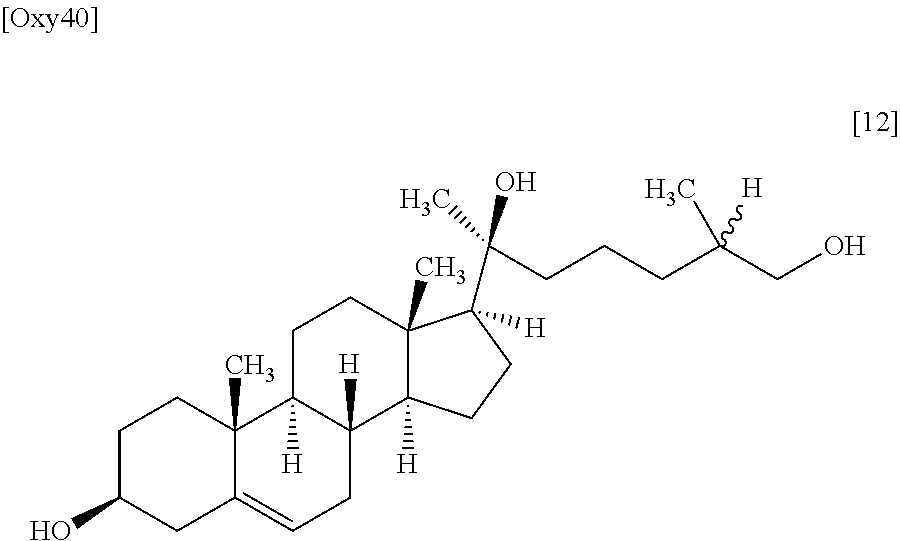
C1C(O)CC2=CCC3([H])C([H])(C2(C)C1)CCC1(C)C3([H])CCC1(C(C)(CCCC(CO)([H])C)O)[H]
